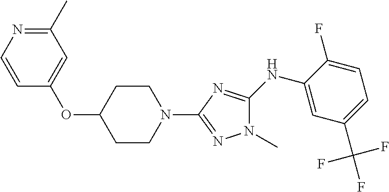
C1=CN=C(C)C=C1OC1CCN(C2=NN(C)C(NC3=CC(C(F)(F)F)=CC=C3F)=N2)CC1
